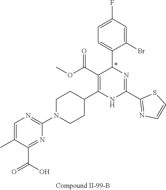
C1=C(Br)C(C2N=C(C3=NC=CS3)NC(C3CCN(C4=NC=C(C)C(C(O)=O)=N4)CC3)=C2C(OC)=O)=CC=C1F
